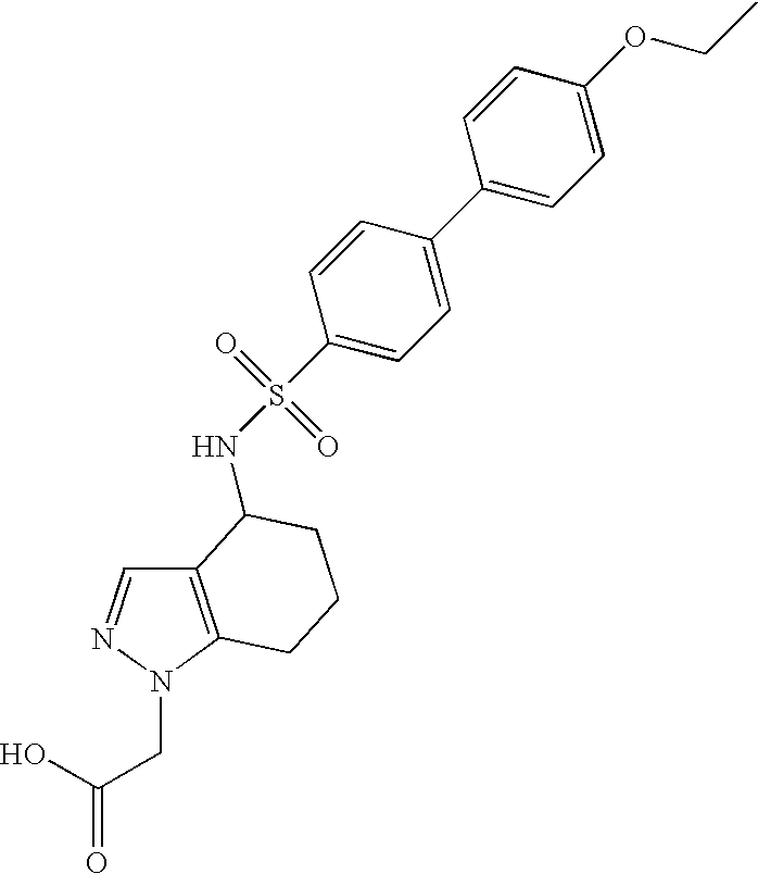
C12=C(N(CC(O)=O)N=C1)CCCC2NS(=O)(=O)C1=CC=C(C2=CC=C(OCC)C=C2)C=C1
